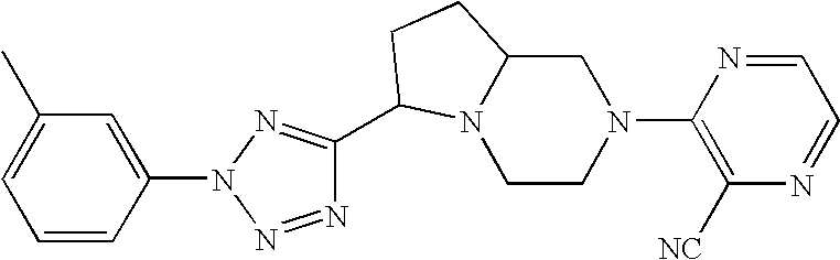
C1CN(C2=C([NC])N=CC=N2)CC2N1C(C1=NN(C3=CC(C)=CC=C3)N=N1)CC2
